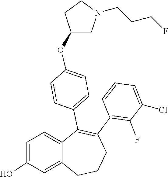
C1(Cl)=CC=CC(C2=C(C3=CC=C(OC4CN(CCCF)CC4)C=C3)C3=CC=C(O)C=C3CCC2)=C1F
